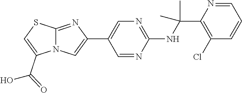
C1(C(NC2=NC=C(C3=CN4C(=N3)SC=C4C(O)=O)C=N2)(C)C)=C(Cl)C=CC=N1
